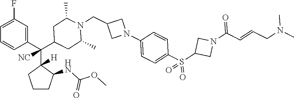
C1=C(F)C=C(C(C2([H])CCCC2NC(OC)=O)(C2CC(C)N(CC3CN(C4=CC=C(S(C5CN(C(C=CCN(C)C)=O)C5)(=O)=O)C=C4)C3)C(C)C2)[NC])C=C1
